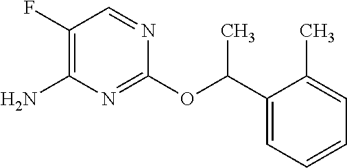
NC1=C(F)C=NC(OC(C2=CC=CC=C2C)C)=N1
